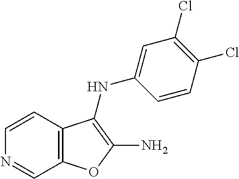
C12=C(C=CN=C1)C(NC1=CC(Cl)=C(Cl)C=C1)=C(N)O2
